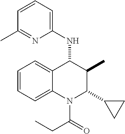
C1=CC=C2C(=C1)C(NC1=CC=CC(C)=N1)C(C)C(C1CC1)N2C(=O)CC
